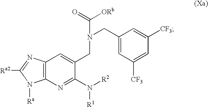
C1(CN(CC2=CC3=C(N=C2N([R2])[R1])N([Ra])C([Ra2])=N3)C(=O)[ORb])=CC([CF3])=CC([CF3])=C1
